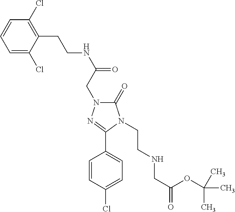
C1=C(Cl)C(CCNC(=O)CN2C(=O)N(CCNCC(=O)OC(C)(C)C)C(C3=CC=C(Cl)C=C3)=N2)=C(Cl)C=C1
